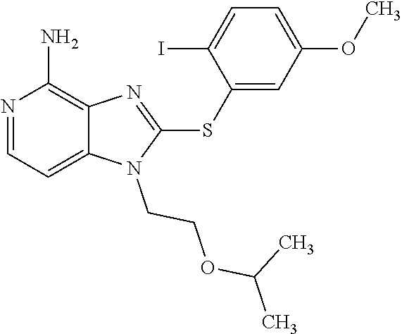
C12=CC=NC(N)=C1N=C(SC1=CC(OC)=CC=C1I)N2CCOC(C)C
